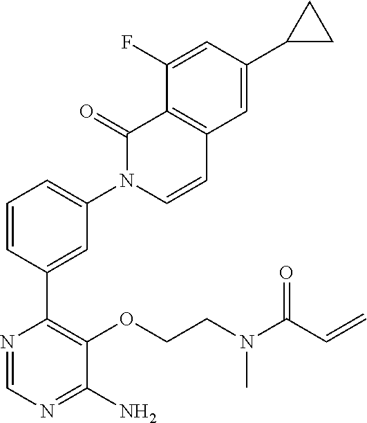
N(CCOC1=C(C2=CC(N3C=CC4=C(C3=O)C(F)=CC(C3CC3)=C4)=CC=C2)N=CN=C1N)(C)C(C=C)=O
